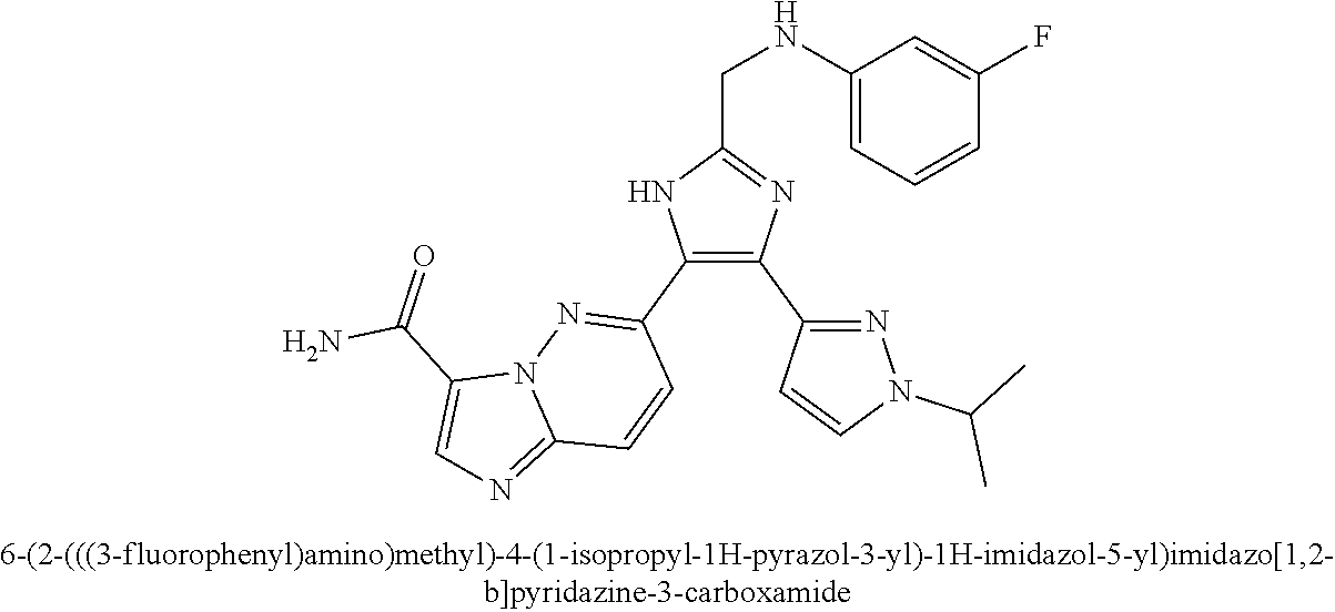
C1(NCC2=NC(C3=NN(C(C)C)C=C3)=C(C3=NN4C(=NC=C4C(=O)N)C=C3)N2)=CC=CC(F)=C1
